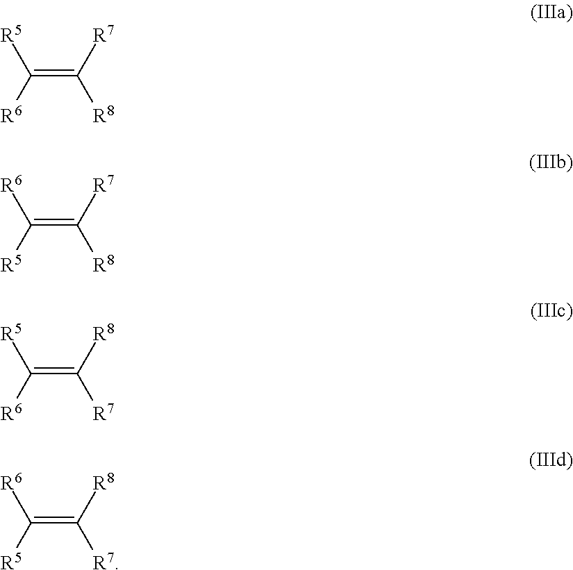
C(=C([R8])[R7])([R6])[R5].C(=C([R8])[R7])([R5])[R6].C(=C([R7])[R8])([R6])[R5].C(=C([R7])[R8])([R5])[R6]
